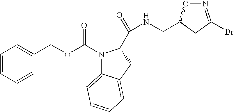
C1=CC=CC(COC(N2C3=CC=CC=C3CC2C(=O)NCC2ON=C(Br)C2)=O)=C1
